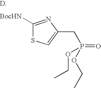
C1([BocHN])=NC(CP(=O)(OCC)OCC)=CS1
